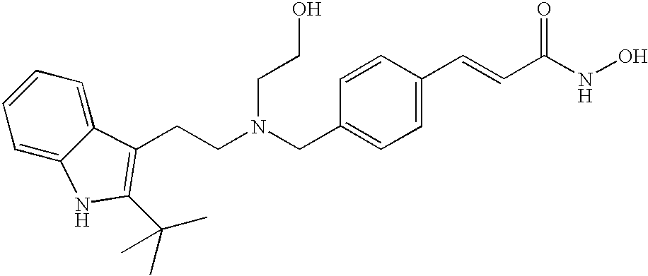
C(C1=CC=C(C=CC(NO)=O)C=C1)N(CCC1=C(C(C)(C)C)NC2=CC=CC=C21)CCO
